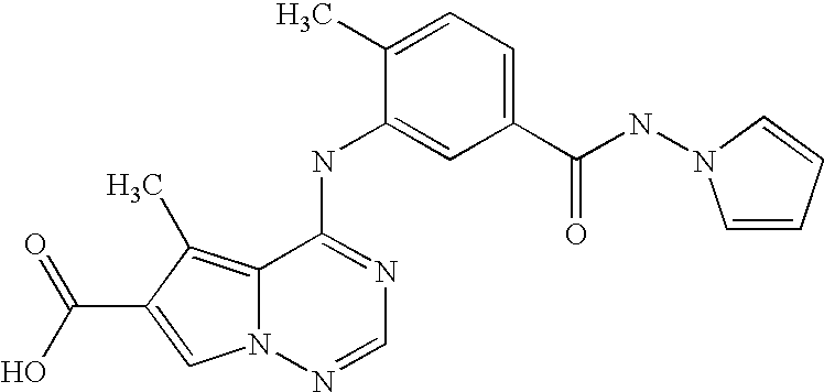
C1(C(NN2C=CC=C2)=O)=CC=C(C)C(NC2=NC=NN3C2=C(C)C(C(O)=O)=C3)=C1
